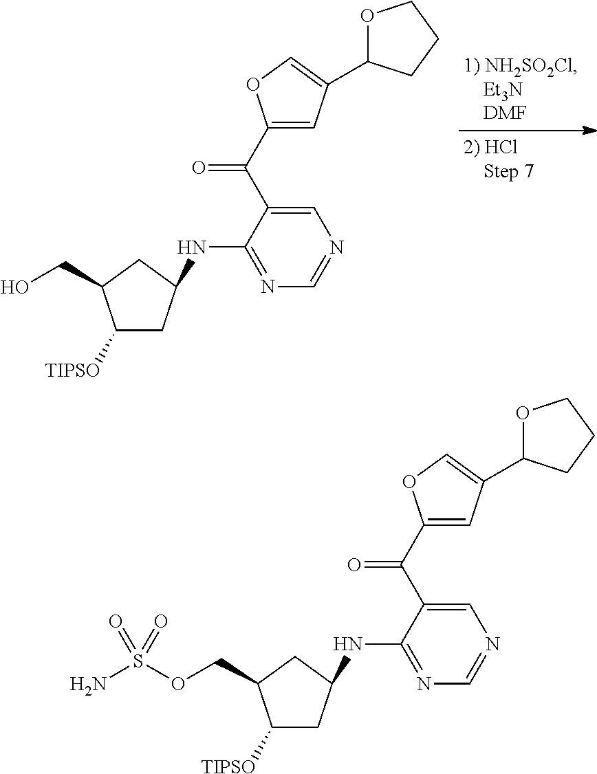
C1([TIPSO])CC(NC2=NC=NC=C2C(C2=CC(C3OCCC3)=CO2)=O)CC1COS(N)(=O)=O.C1([TIPSO])CC(NC2=NC=NC=C2C(C2=CC(C3OCCC3)=CO2)=O)CC1CO
